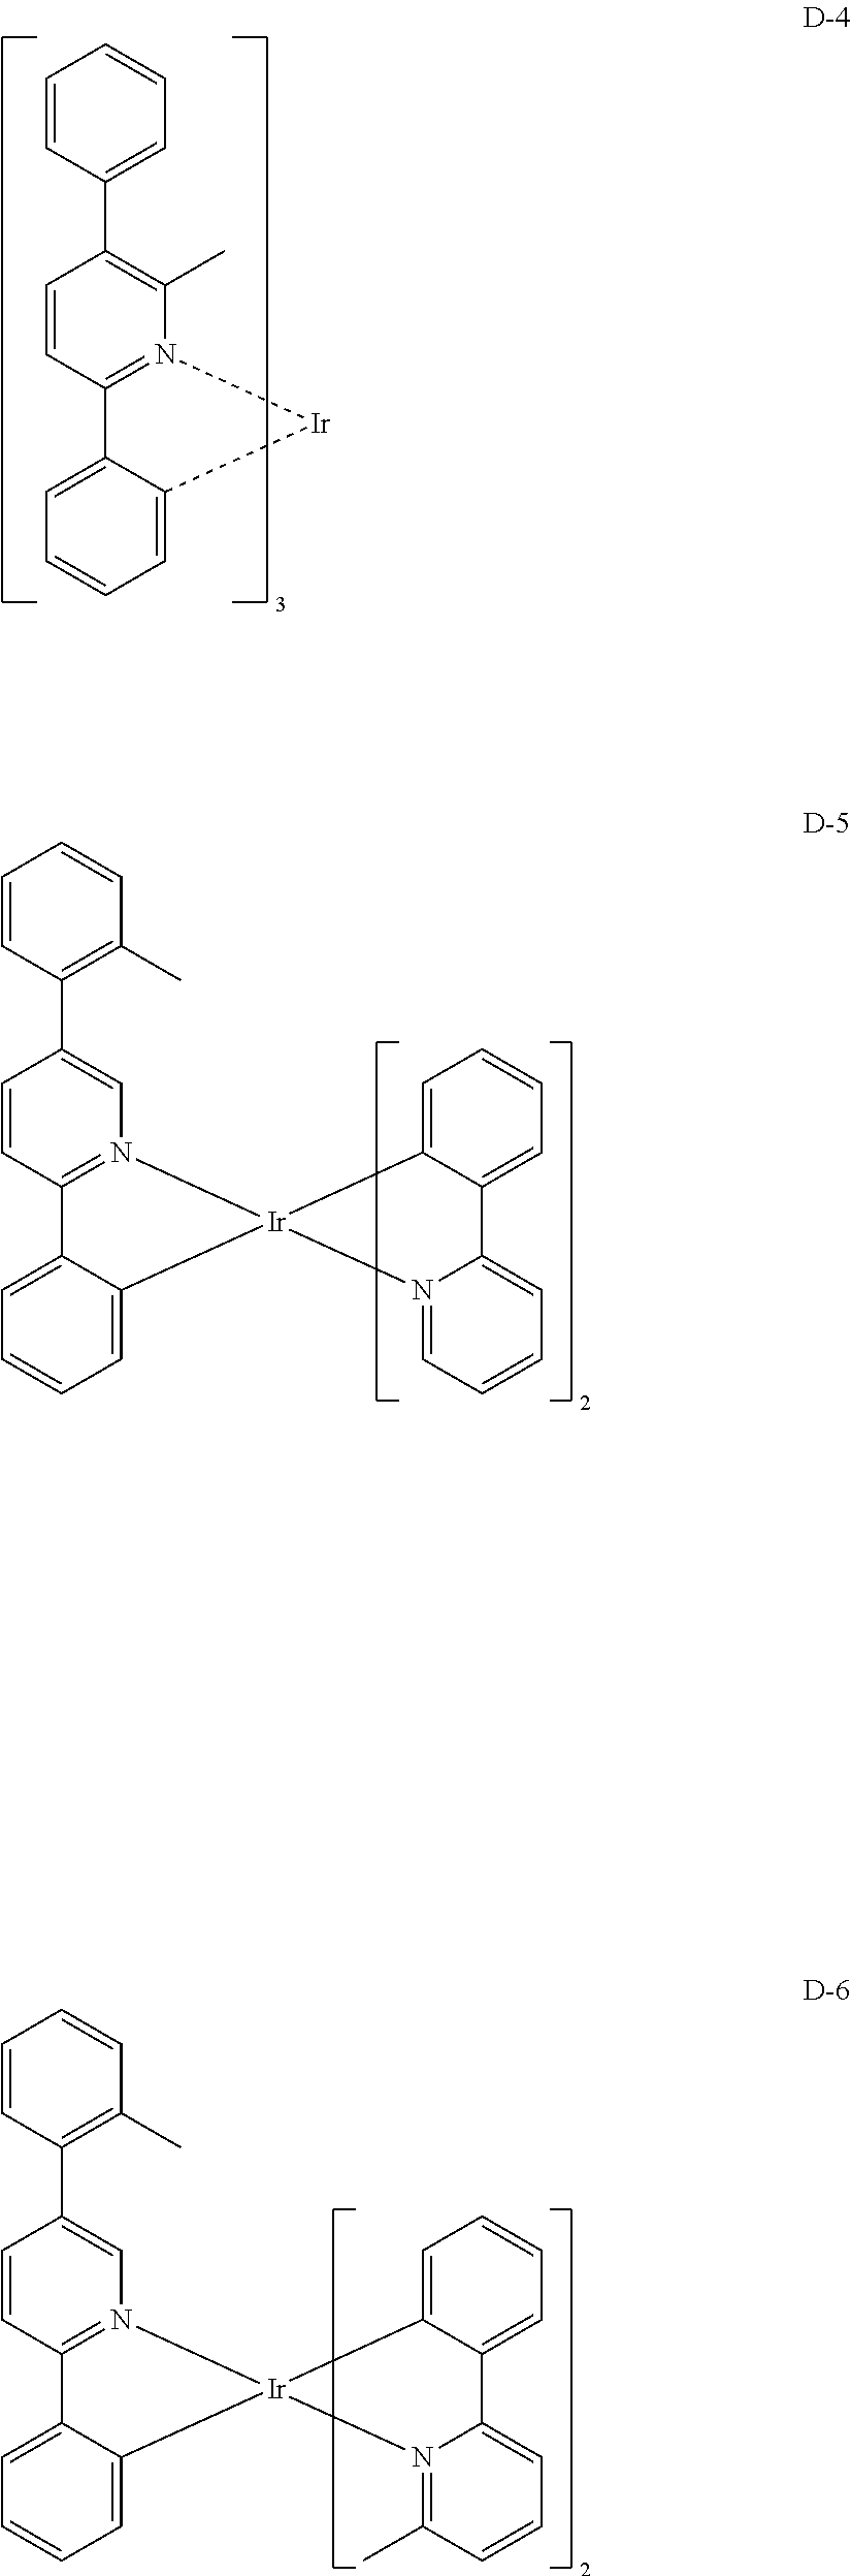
C1=CC(C2=C(C)N3=C(C=C2)C2=CC=CC=C2[Ir]3)=CC=C1.C1=CC(C2=CN3=C(C=C2)C2=CC=CC=C2[Ir]32C3=CC=CC=C3C3=CC=CC=N32)=C(C)C=C1.C1=CC(C2=CN3=C(C=C2)C2=CC=CC=C2[Ir]32C3=CC=CC=C3C3=CC=CC(C)=N32)=C(C)C=C1
